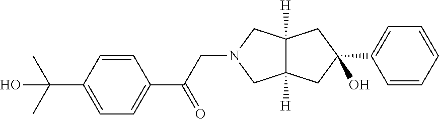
C1(C2=CC=CC=C2)(O)CC2([H])C([H])(CN(CC(C3=CC=C(C(C)(C)O)C=C3)=O)C2)C1
